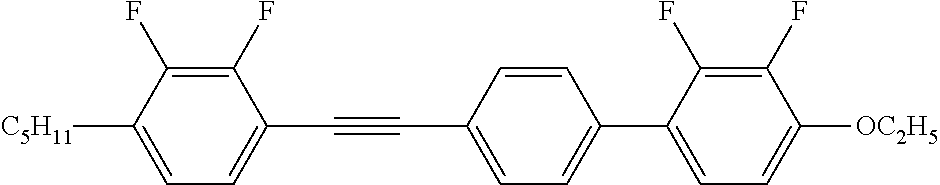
C1(F)=C(F)C([C5H11])=CC=C1C#CC1=CC=C(C2=CC=C([OC2H5])C(F)=C2F)C=C1
